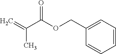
C=C(C(OCC1=CC=CC=C1)=O)C
